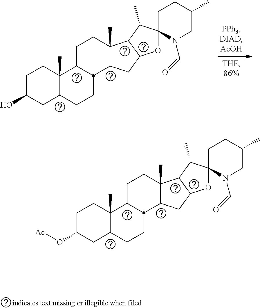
C1C(O[Ac])CC2C(C)(C1)C1CCC3(C)C(CC4C3C(C)C3(O4)N(C=O)CC(C)CC3)C1CC2.C1C(O)CC2C(C)(C1)C1CCC3(C)C(CC4C3C(C)C3(O4)N(C=O)CC(C)CC3)C1CC2
